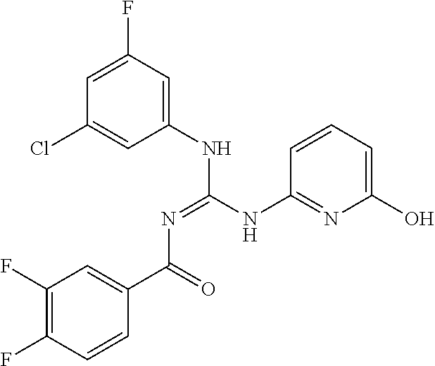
C1(F)=C(F)C=CC(C(=O)N=C(NC2=CC(F)=CC(Cl)=C2)NC2=NC(O)=CC=C2)=C1
